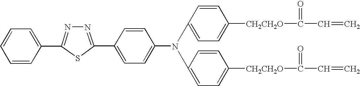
C1=CC=CC(C2=NN=C(C3=CC=C(N(C4=CC=C([CH2CH2O]C(=O)C=C)C=C4)C4=CC=C([CH2CH2O]C(=O)C=C)C=C4)C=C3)S2)=C1
